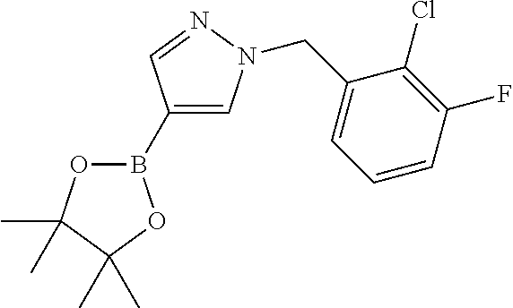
O1B(C2=CN(CC3=CC=CC(F)=C3Cl)N=C2)OC(C)(C)C1(C)C
